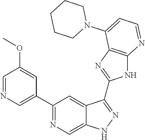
C1(C2=NC=C3C(=C2)C(C2=NC4=C(N2)N=CC=C4N2CCCCC2)=NN3)=CN=CC(OC)=C1
